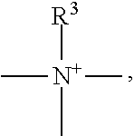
C[N+](C)([R3])C
